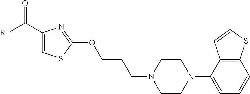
C1(C([R1])=O)=CSC(OCCCN2CCN(C3=CC=CC4=C3C=CS4)CC2)=N1
